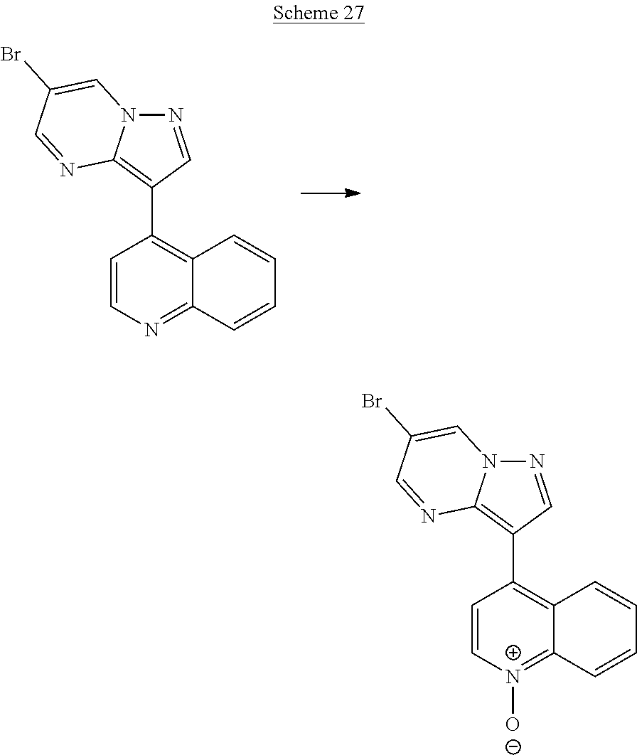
N1=CC(C2=C3C(=NC=C2)C=CC=C3)=C2N1C=C(Br)C=N2.N1=CC(C2=C3C(=[N+]([O-])C=C2)C=CC=C3)=C2N1C=C(Br)C=N2
